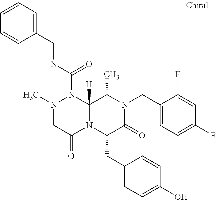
N1(C)CC(=O)N2C([H])(N1C(NCC1=CC=CC=C1)=O)C(C)N(CC1=CC=C(F)C=C1F)C(=O)C2CC1=CC=C(O)C=C1
